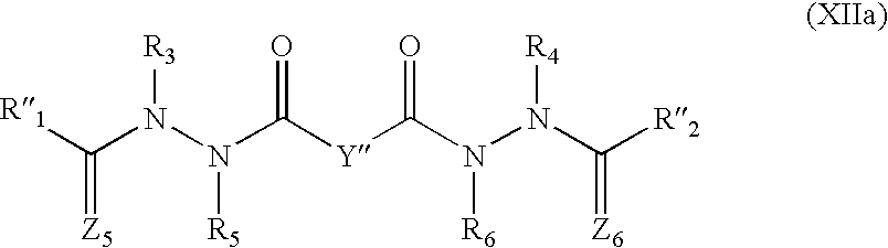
C(N(N(C([Y]C(N(N(C([R2])=[Z6])[R4])[R6])=O)=O)[R5])[R3])([R1])=[Z5]
